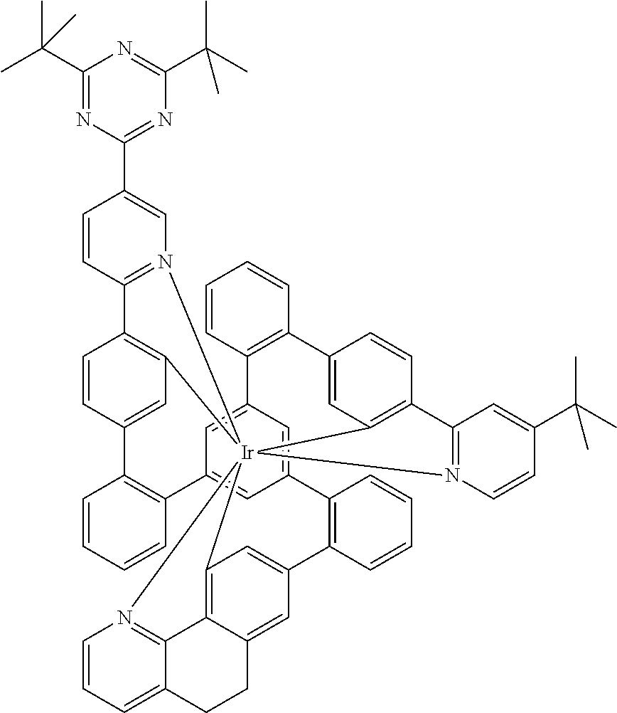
C1=CC2=N(C=C1C1=NC(C(C)(C)C)=NC(C(C)(C)C)=N1)[Ir]1345C6=C2C=CC(=C6)C2=C(C=CC=C2)C2=CC(=CC(=C2)C2=C(C=CC=C2)C2=CC1=C(C=C2)C1=N3C=CC(C(C)(C)C)=C1)C1=C(C=CC=C1)C1=CC4=C2C(=C1)CCC1=CC=CN5=C21
